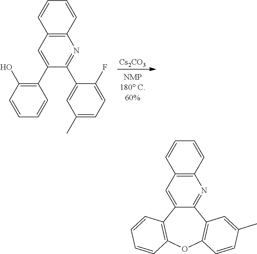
[Cs2CO3].C1=CC=CC2=C1N=C(C1=CC(C)=CC=C1F)C(C1=C(O)C=CC=C1)=C2.C1=CC=CC2=C1N=C1C(=C2)C2=C(OC3=C1C=C(C)C=C3)C=CC=C2
